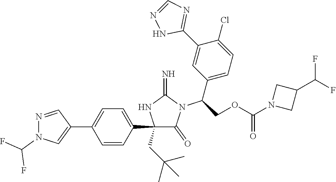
C1(C2=CC=C(C3=CN(C(F)F)N=C3)C=C2)(CC(C)(C)C)C(=O)N(C(C2=CC=C(Cl)C(C3=NC=NN3)=C2)COC(N2CC(C(F)F)C2)=O)C(=N)N1
